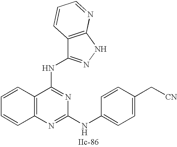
C12=C(N=C(NC3=CC=C(C[CN])C=C3)N=C1NC1=NNC3=C1C=CC=N3)C=CC=C2
